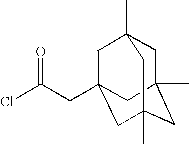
C1C2(C)CC3(C)CC(CC(Cl)=O)(CC1(C)C3)C2
